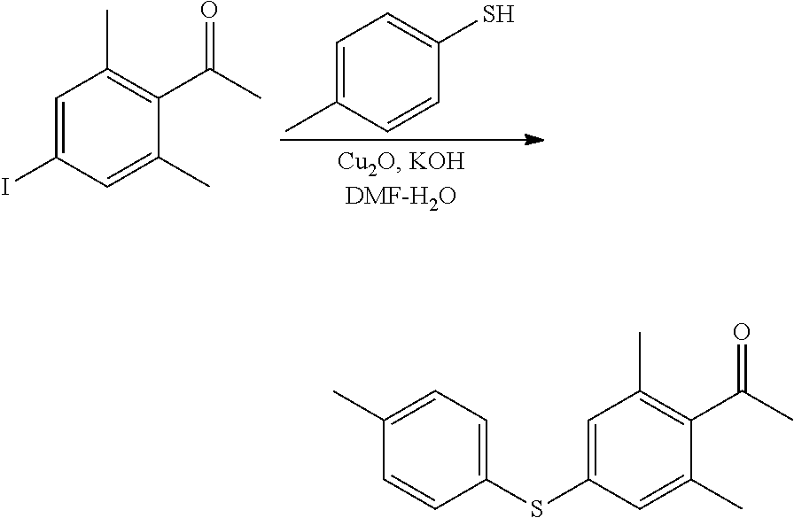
C1=C(C)C=CC(S)=C1.C1=C(I)C=C(C)C(C(C)=O)=C1C.C1=C(SC2=CC(C)=C(C(=O)C)C(C)=C2)C=CC(C)=C1
